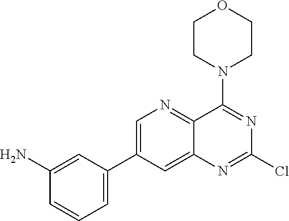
C1=C(C2=CC=CC(N)=C2)C=C2C(=N1)C(N1CCOCC1)=NC(Cl)=N2
